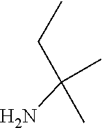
C(C(N)(C)C)C
